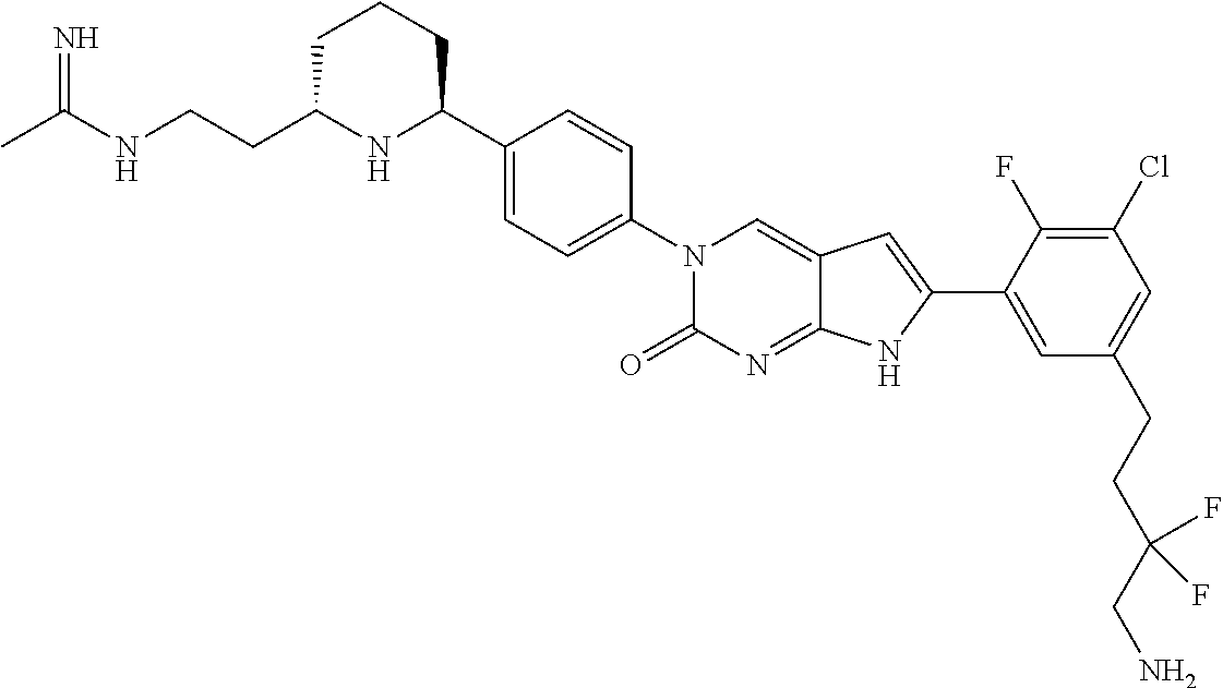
CC(NCCC1NC(C2=CC=C(N3C(=O)N=C4C(=C3)C=C(C3=CC(CCC(CN)(F)F)=CC(Cl)=C3F)N4)C=C2)CCC1)=N
